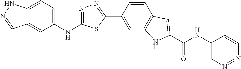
C1(C2=CC3=C(C=C2)C=C(C(NC2=CN=NC=C2)=O)N3)=NN=C(NC2=CC=C3C(=C2)C=NN3)S1
